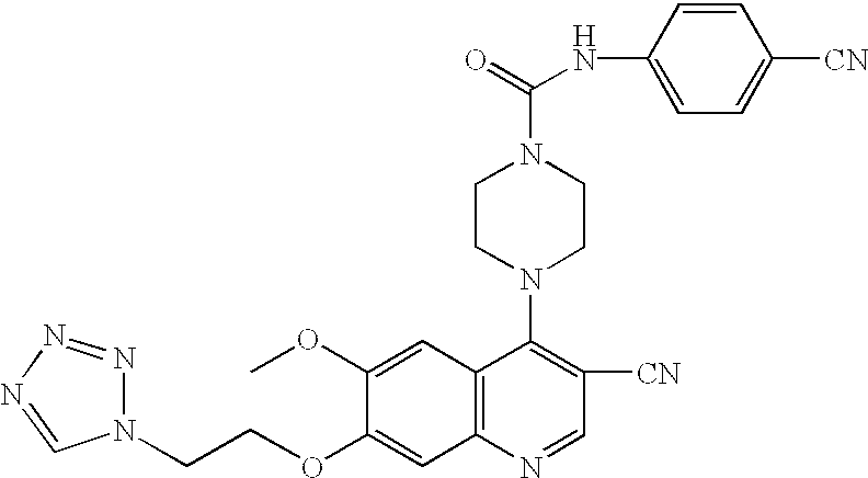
O(C1=CC2=C(C=C1OC)C(N1CCN(C(=O)NC3=CC=C([CN])C=C3)CC1)=C([CN])C=N2)CCN1N=NN=C1
